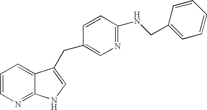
C1=CN=C2C(=C1)C(CC1=CN=C(NCC3=CC=CC=C3)C=C1)=CN2
